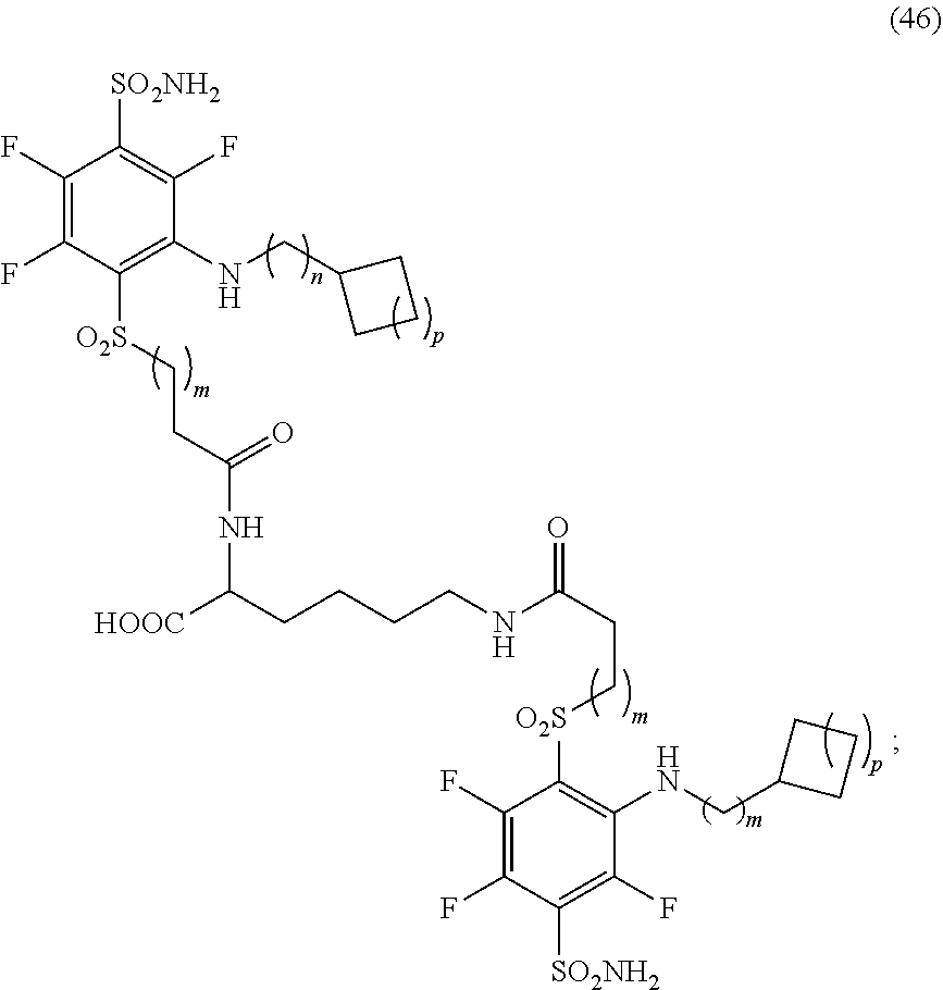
C1(F)=C(F)C([O2S]CCC(NC([HOOC])CCCCNC(CC[O2S]C2=C(NCC3CCC3)C(F)=C([SO2NH2])C(F)=C2F)=O)=O)=C(NCC2CCC2)C(F)=C1[SO2NH2]
